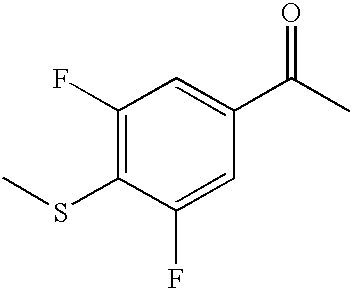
C1(F)=C(SC)C(F)=CC(C(C)=O)=C1
